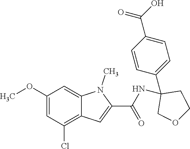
C1(OC)=CC(Cl)=C2C(=C1)N(C)C(C(NC1(C3=CC=C(C(=O)O)C=C3)COCC1)=O)=C2
